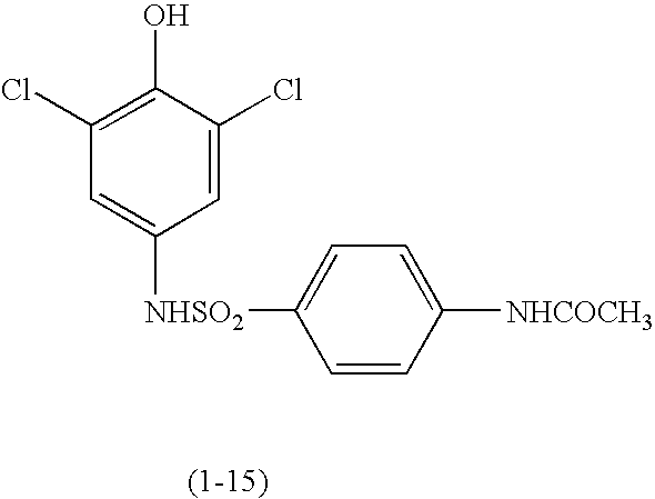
C1(Cl)=C(O)C(Cl)=CC([NHSO2]C2=CC=C([NHCOCH3])C=C2)=C1
